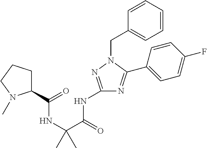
C(NC(C(NC1=NN(CC2=CC=CC=C2)C(C2=CC=C(F)C=C2)=N1)=O)(C)C)(=O)C1CCCN1C
